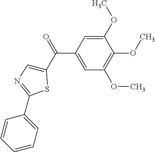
C1(OC)=CC(C(C2=CN=C(C3=CC=CC=C3)S2)=O)=CC(OC)=C1OC
